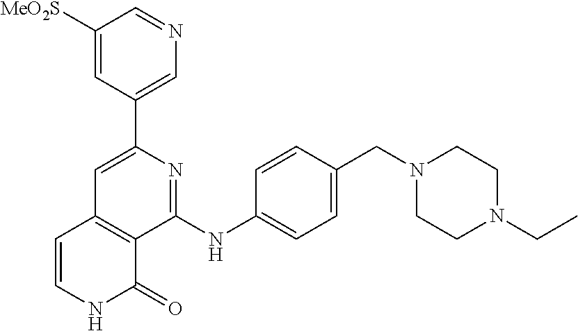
C1(C2=CN=CC([MeO2S])=C2)=CC2=C(C(NC3=CC=C(CN4CCN(CC)CC4)C=C3)=N1)C(=O)NC=C2
